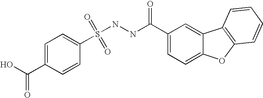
C1=C(C(=O)O)C=CC(S(NNC(C2=CC=C3C(=C2)C2=C(O3)C=CC=C2)=O)(=O)=O)=C1
